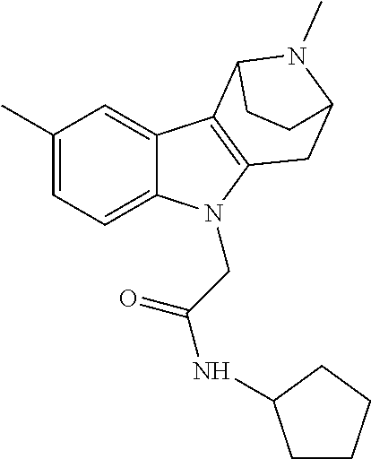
C1(C)=CC=C2C(=C1)C1=C(N2CC(NC2CCCC2)=O)CC2N(C)C1CC2
